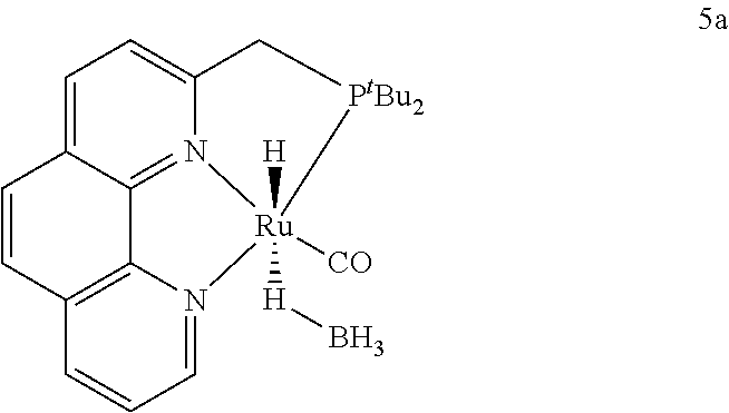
C1=CC2=C3C4=N5C(=CC=C14)C[PtBu2][Ru]5([CO])([H])([H]B)N3=CC=C2
